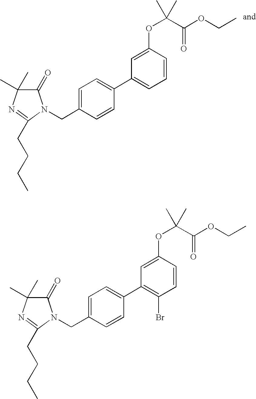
C1(=O)C(C)(C)N=C(CCCC)N1CC1=CC=C(C2=CC=CC(OC(C(=O)OCC)(C)C)=C2)C=C1.C1(=O)C(C)(C)N=C(CCCC)N1CC1=CC=C(C2=C(Br)C=CC(OC(C(=O)OCC)(C)C)=C2)C=C1
